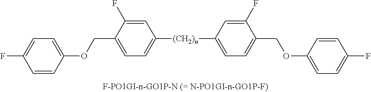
[(CH2)n](C1=CC=C(COC2=CC=C(F)C=C2)C(F)=C1)C1=CC=C(COC2=CC=C(F)C=C2)C(F)=C1
